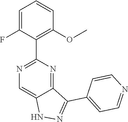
N1=C(C2=C(OC)C=CC=C2F)N=C2C(=C1)NN=C2C1=CC=NC=C1
